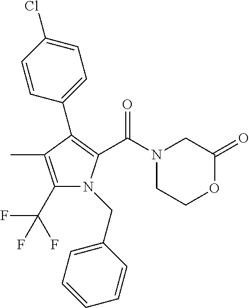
C1(C(F)(F)F)=C(C)C(C2=CC=C(Cl)C=C2)=C(C(N2CC(=O)OCC2)=O)N1CC1=CC=CC=C1
